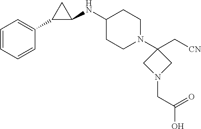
C1=CC=CC(C2C(NC3CCN(C4(C[CN])CN(CC(O)=O)C4)CC3)C2)=C1
